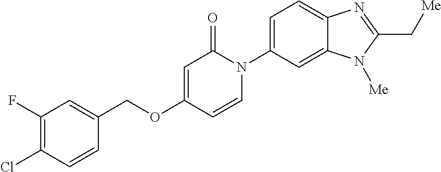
C(OC1=CC(=O)N(C2=CC=C3C(=C2)N([Me])C(C[Me])=N3)C=C1)C1=CC(F)=C(Cl)C=C1
